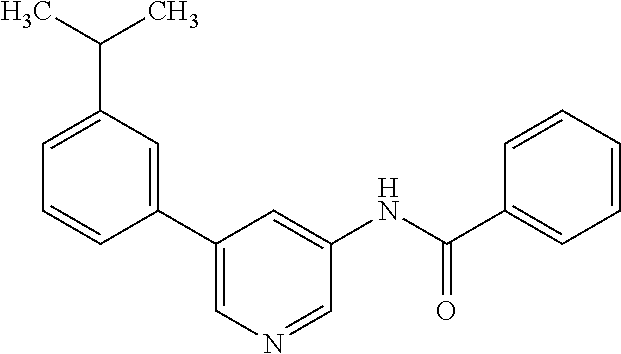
C1(C2=CN=CC(NC(=O)C3=CC=CC=C3)=C2)=CC(C(C)C)=CC=C1
